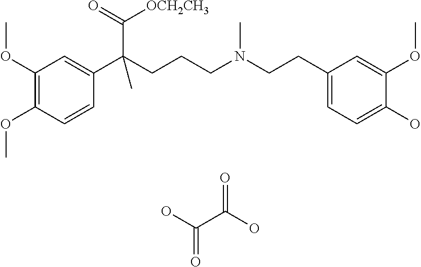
C1(OC)=C(OC)C=CC(C(CCCN(CCC2=CC=C(O)C(OC)=C2)C)(C(=O)[OCH2CH3])C)=C1.OC(C(O)=O)=O
